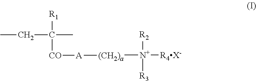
[(CH2)a]([N+]([R4X-])([R2])[R3])[A][CO]C([R1])(C)CC
